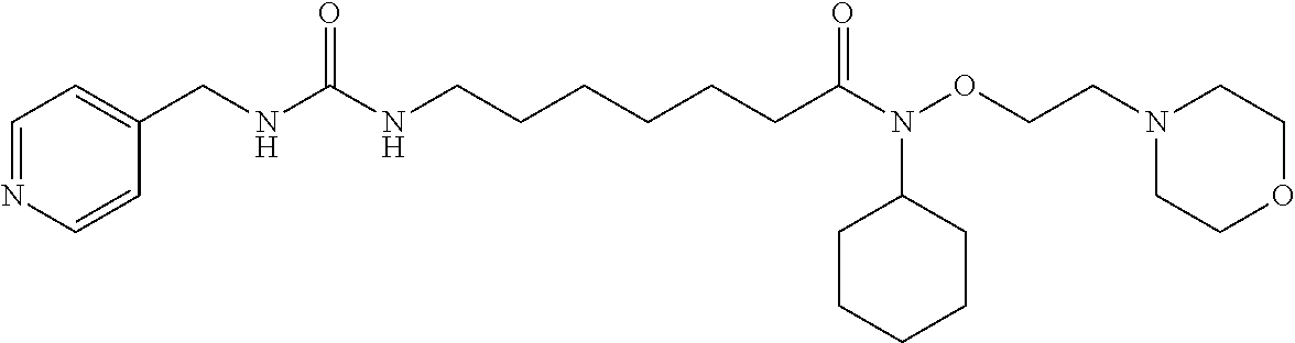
C1=C(CNC(NCCCCCCC(=O)N(OCCN2CCOCC2)C2CCCCC2)=O)C=CN=C1
